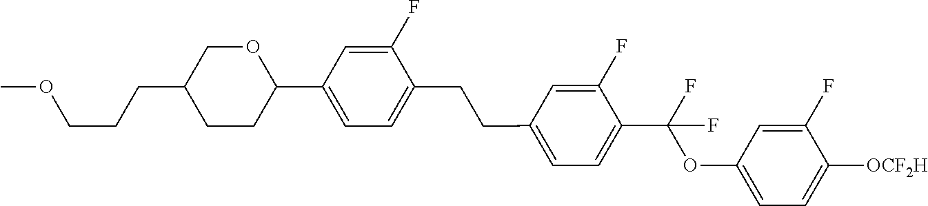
C1(CCC2=CC=C(C3OCC(CCCOC)CC3)C=C2F)=CC=C(C(F)(OC2=CC=C([OCF2H])C(F)=C2)F)C(F)=C1
